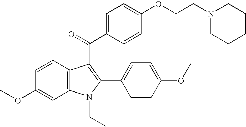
C12=C(C=CC(OC)=C1)C(C(=O)C1=CC=C(OCCN3CCCCC3)C=C1)=C(C1=CC=C(OC)C=C1)N2CC
